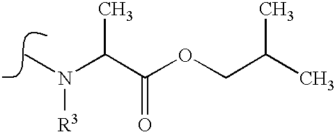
N(C)(C(C(OCC(C)C)=O)C)[R3]
